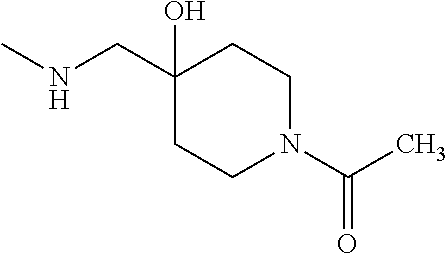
C1N(C(C)=O)CCC(O)(CNC)C1
